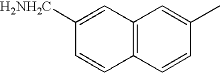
C12=C(C=CC(C)=C1)C=CC([H2NH2C])=C2
